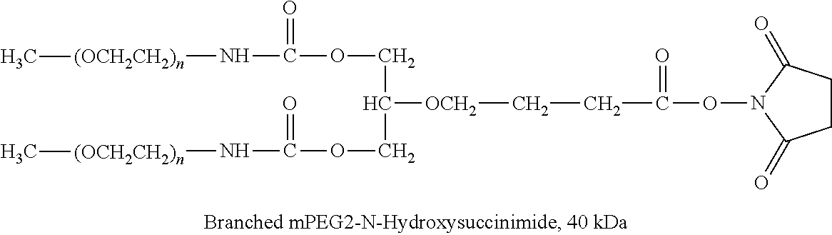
C1CC(=O)N(OC(=O)CC[OCH2]C(COC(=O)N[(OCH2CH2)n]C)COC(=O)N[(OCH2CH2)n]C)C1=O
